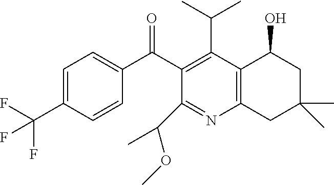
C1=C(C(F)(F)F)C=CC(C(C2=C(C(C)C)C3=C(N=C2C(OC)C)CC(C)(C)CC3O)=O)=C1
